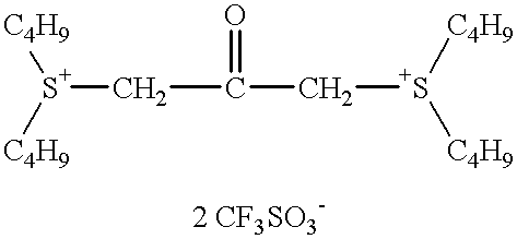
[C4H9][S+]([C4H9])CC(C[S+]([C4H9])[C4H9])=O
